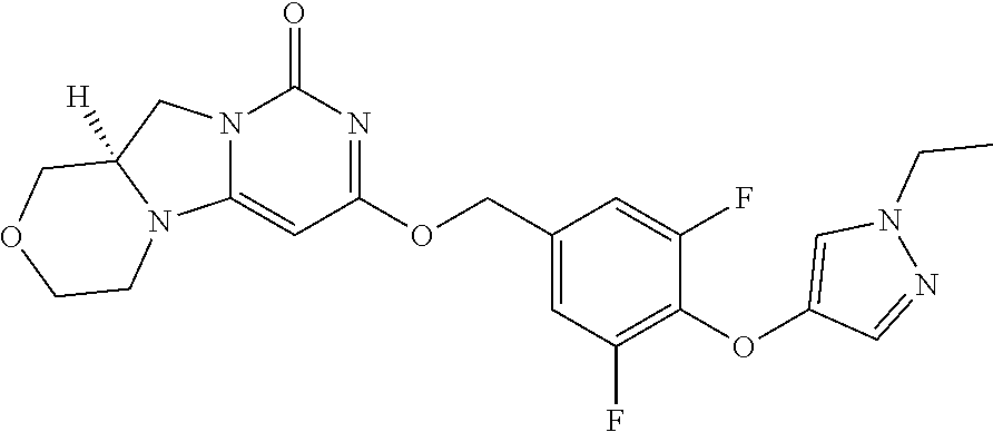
C1(OC2=C(F)C=C(COC3=NC(=O)N4C(=C3)N3C([H])(C4)COCC3)C=C2F)=CN(CC)N=C1
